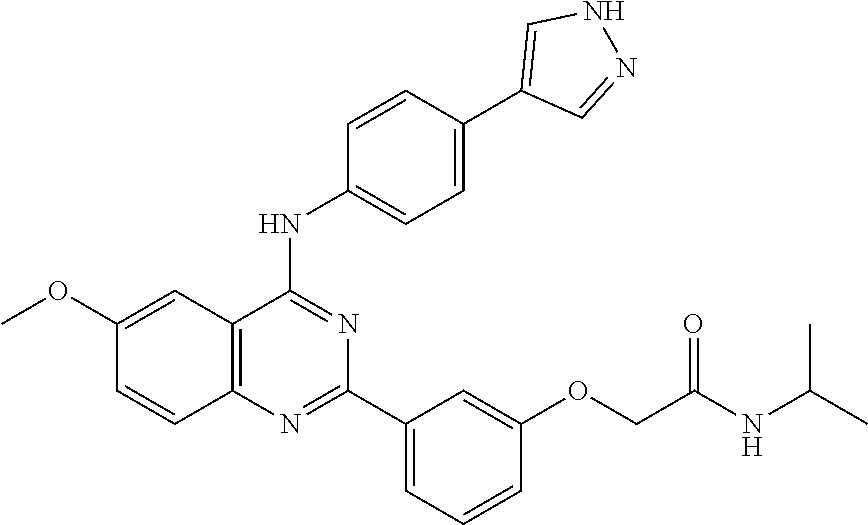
C12=C(N=C(C3=CC=CC(OCC(NC(C)C)=O)=C3)N=C1NC1=CC=C(C3=CNN=C3)C=C1)C=CC(OC)=C2
